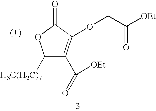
C1([H3C(H2C)7])C(C([OEt])=O)=C(OCC(=O)[OEt])C(=O)O1
